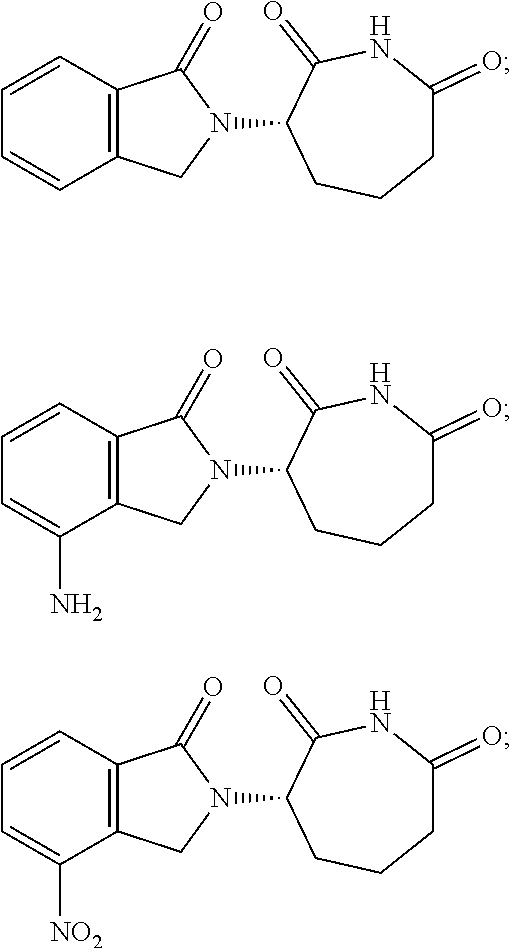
C1=CC=CC2=C1C(=O)N(C1CCCC(=O)NC1=O)C2.C1=CC=C([NO2])C2=C1C(=O)N(C1CCCC(=O)NC1=O)C2.C1=CC=C(N)C2=C1C(=O)N(C1CCCC(=O)NC1=O)C2
